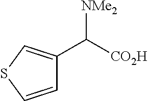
C1=CSC=C1C([CO2H])[NMe2]
